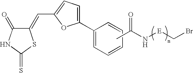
C1(=CC2=CC=C(C3=CC=CC=C3)O2)C(=O)NC(=S)S1.CC(N[E]CBr)=O
